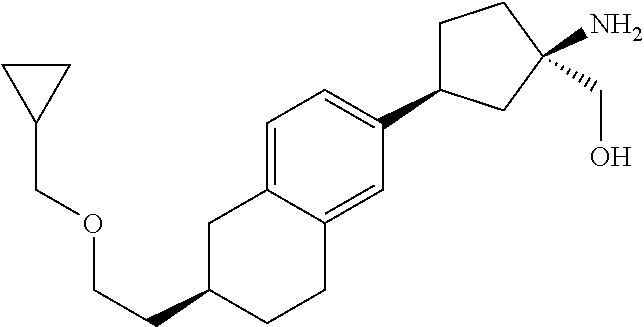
C(C1CCC2=CC(C3CCC(N)(CO)C3)=CC=C2C1)COCC1CC1
